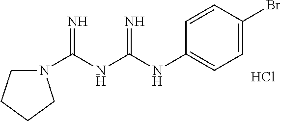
Cl.N1(C(NC(NC2=CC=C(Br)C=C2)=N)=N)CCCC1
